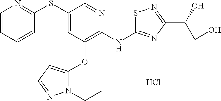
Cl.C1=CC=CC(SC2=CC(OC3=CC=NN3CC)=C(NC3=NC(C(O)CO)=NS3)N=C2)=N1
